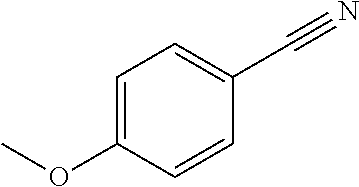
C1=C(OC)C=CC(C#N)=C1
